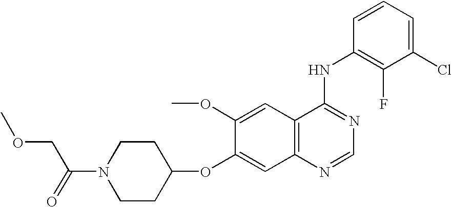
C1(OC2=CC3=C(C=C2OC)C(NC2=C(F)C(Cl)=CC=C2)=NC=N3)CCN(C(=O)COC)CC1
